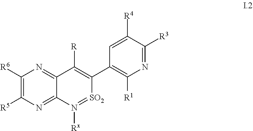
C1([R6])=C([R5])N=C2C(=N1)C([R])=C(C1=C([R1])N=C([R3])C([R4])=C1)[SO2]=N2[Rx]
